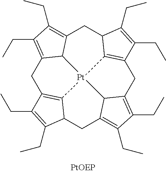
C1C2=C(CC)C(CC)=C3C2[Pt]24C5=C(C(CC)=C(CC)C5C3)CC3=C(CC)C(CC)=C(C32)CC2C4=C1C(CC)=C2CC
